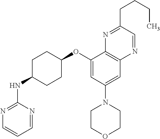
C1(OC2CCC(NC3=NC=CC=N3)CC2)=CC(N2CCOCC2)=CC2=C1N=C(CCCC)C=N2
